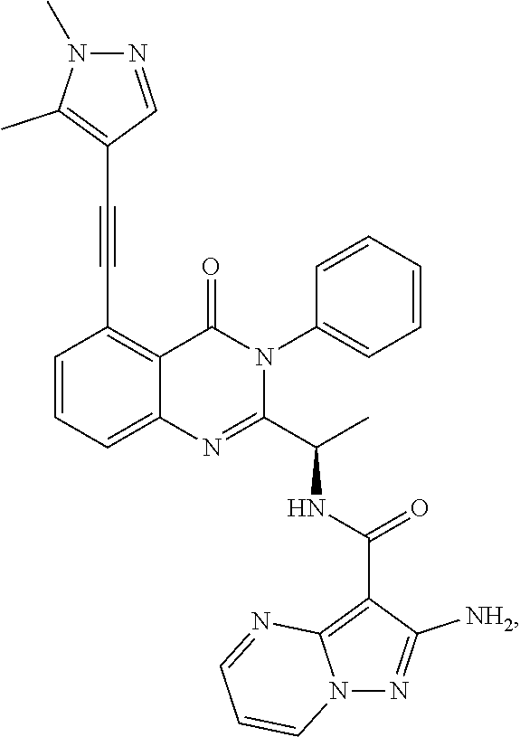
C(C1=C2C(=CC=C1)N=C(C(C)NC(C1=C3N(N=C1[NH2])C=CC=N3)=O)N(C1=CC=CC=C1)C2=O)#CC1=C(C)N(C)N=C1
